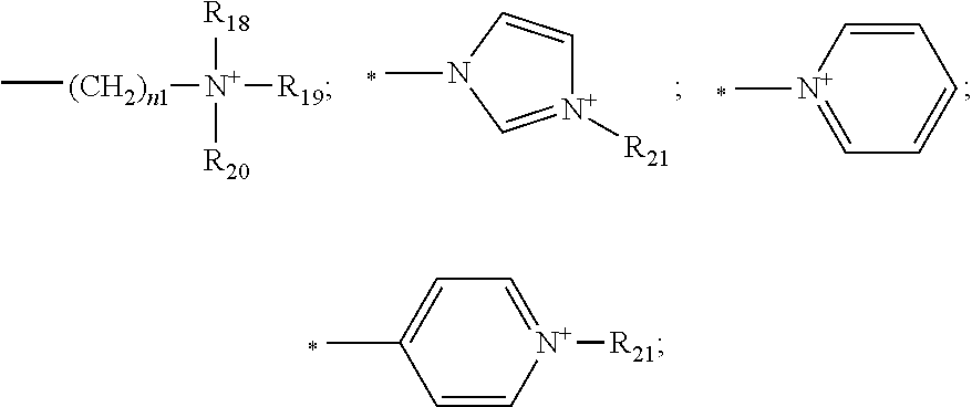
C1=[N+]([R21])C=CC(C)=C1.C1=C[N+](C)=CC=C1.CN1C=[N+]([R21])C=C1.[(CH2)n1](C)[N+]([R18])([R20])[R19]
